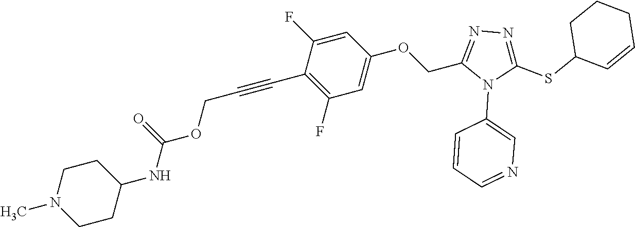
C1=C(F)C(C#CCOC(NC2CCN(C)CC2)=O)=C(F)C=C1OCC1=NN=C(SC2C=CCCC2)N1C1=CN=CC=C1
